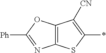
C12=C(C([CN])=C(*)S1)OC([Ph])=N2
